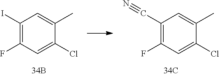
C1(I)=C(F)C=C(Cl)C(C)=C1.C1(C#N)=C(F)C=C(Cl)C(C)=C1
